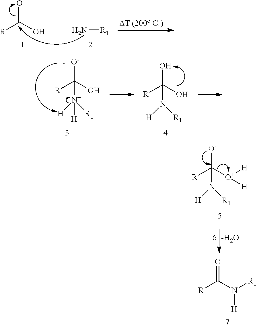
[R]C(O)=O.N[R1].[O-]C(O)([R])[N+]([H])([H])[R1].OC(O)([R])N([H])[R1].[O-]C([O+]([H])[H])([R])N([H])[R1].[-H2O].[R]C(N([R1])[H])=O
